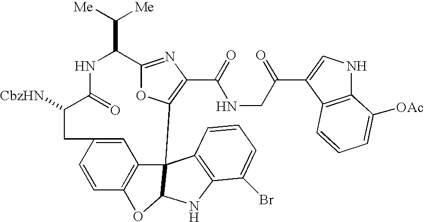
C(C1C2=NC(C(=O)NCC(=O)C3=CNC4=C3C=CC=C4[OAc])=C(O2)C23C4=C(C=CC(=C4)CC([CbzHN])C(=O)N1)OC2NC1=C3C=CC=C1Br)([Me])[Me]
